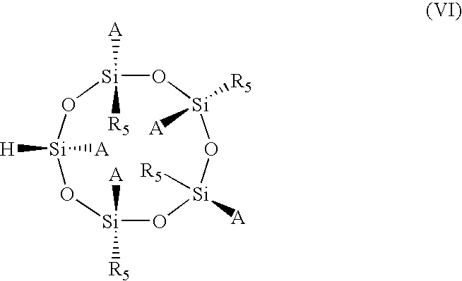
O1[Si]([R5])([A])O[Si]([H])([A])O[Si]([A])([R5])O[Si]([R5])([A])O[Si]1([A])[R5]
